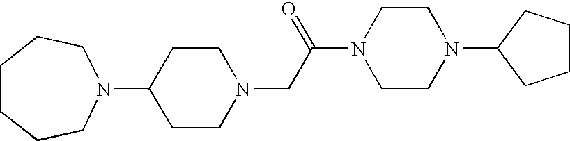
C1CN(CC(N2CCN(C3CCCC3)CC2)=O)CCC1N1CCCCCC1
